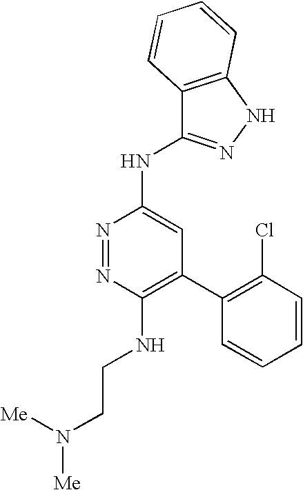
C1(NCCN([Me])[Me])=C(C2=C(Cl)C=CC=C2)C=C(NC2=NNC3=C2C=CC=C3)N=N1
